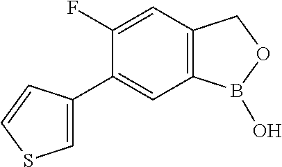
C12=C(C=C(F)C(C3=CSC=C3)=C1)COB2O
